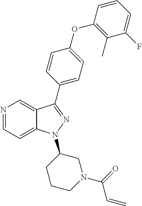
N1=CC=C2C(=C1)C(C1=CC=C(OC3=C(C)C(F)=CC=C3)C=C1)=NN2C1CCCN(C(=O)C=C)C1
